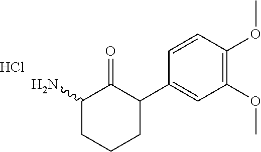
C1(OC)=C(OC)C=CC(C2CCCC(N)C2=O)=C1.Cl
